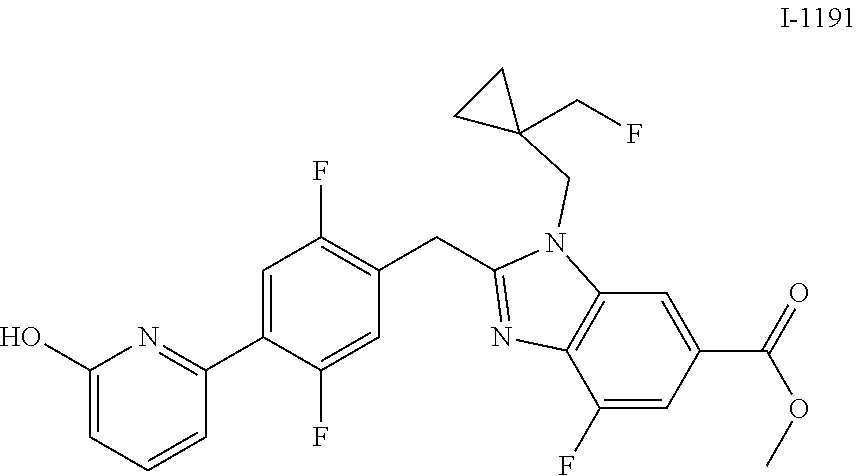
C1=C(C2=NC(O)=CC=C2)C(F)=CC(CC2=NC3=C(N2CC2(CF)CC2)C=C(C(OC)=O)C=C3F)=C1F
